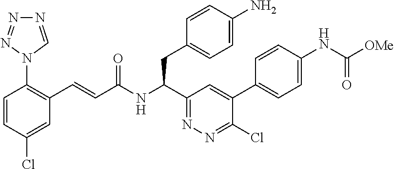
N1=CN(C2=C(C=CC(NC(C3=NN=C(Cl)C(C4=CC=C(NC([OMe])=O)C=C4)=C3)CC3=CC=C(N)C=C3)=O)C=C(Cl)C=C2)N=N1
